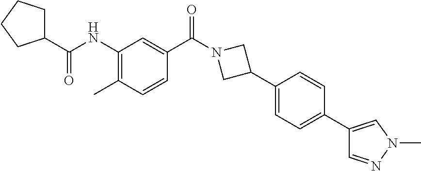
C(NC1=C(C)C=CC(C(N2CC(C3=CC=C(C4=CN(C)N=C4)C=C3)C2)=O)=C1)(C1CCCC1)=O
